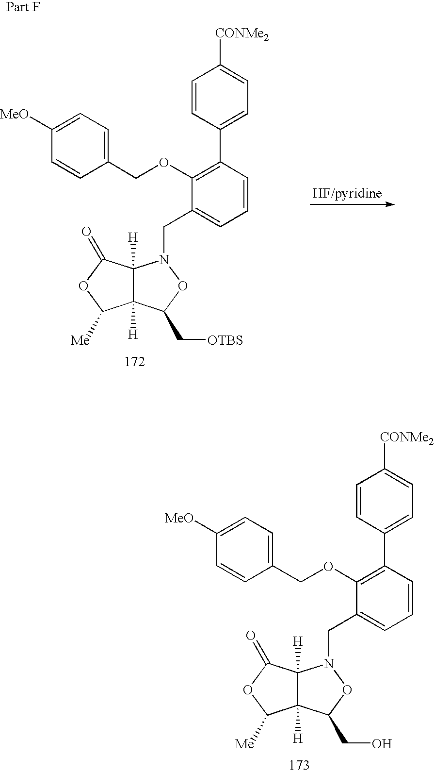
C12([H])C([H])(C(=O)OC1[Me])N(CC1=CC=CC(C3=CC=C([CONMe2])C=C3)=C1OCC1=CC=C([MeO])C=C1)OC2CO.C12([H])C([H])(C(=O)OC1[Me])N(CC1=CC=CC(C3=CC=C([CONMe2])C=C3)=C1OCC1=CC=C([MeO])C=C1)OC2C[OTBS]
